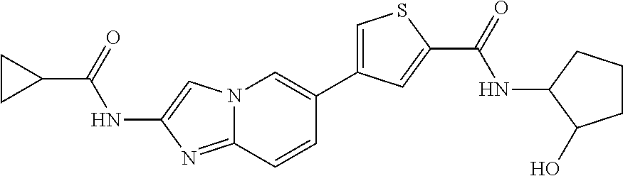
N12C(=NC(NC(C3CC3)=O)=C1)C=CC(C1=CSC(C(NC3CCCC3O)=O)=C1)=C2
